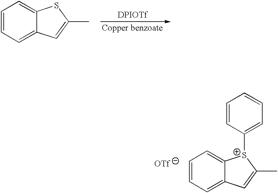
[DPIOTf].[Copper benzoate].C1=CC=C2C(=C1)SC(C)=C2.C1=CC([S+]2C3=CC=CC=C3C=C2C)=CC=C1
